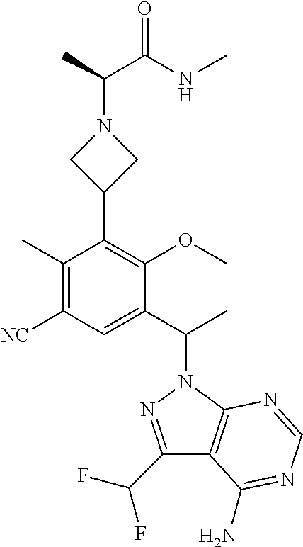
C1(C)=C([NC])C=C(C(C)N2N=C(C(F)F)C3=C2N=CN=C3N)C(OC)=C1C1CN(C(C(NC)=O)C)C1
